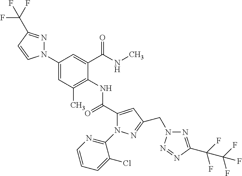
C1(N2N=C(C(F)(F)F)C=C2)=CC(C)=C(NC(C2=CC(CN3N=C(C(F)(F)C(F)(F)F)N=N3)=NN2C2=NC=CC=C2Cl)=O)C(C(NC)=O)=C1
